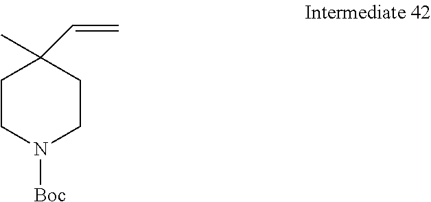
C1CN([Boc])CCC1(C=C)C
